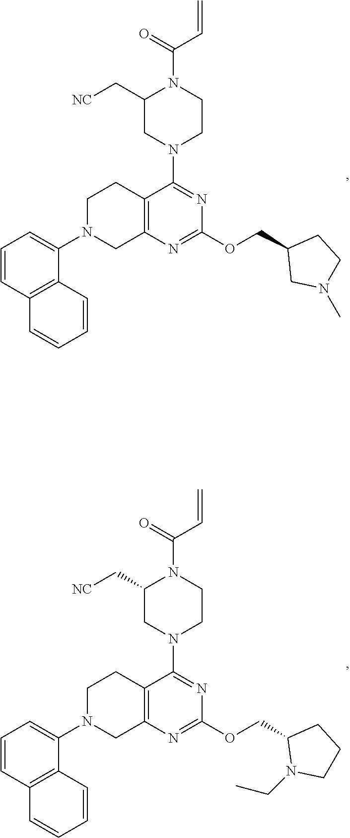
C12=C(N=C(OCC3CN(C)CC3)N=C1N1CCN(C(=O)C=C)C(C[NC])C1)CN(C1=CC=CC3=C1C=CC=C3)CC2.C12=C(N=C(OCC3N(CC)CCC3)N=C1N1CCN(C(=O)C=C)C(C[NC])C1)CN(C1=CC=CC3=C1C=CC=C3)CC2
